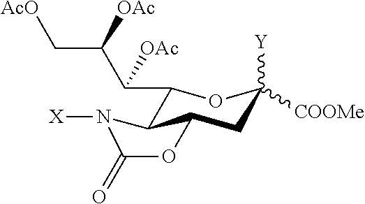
C1(C(C(C[AcO])[OAc])[OAc])C2C(CC([Y])([COOMe])O1)OC(=O)N2[X]
